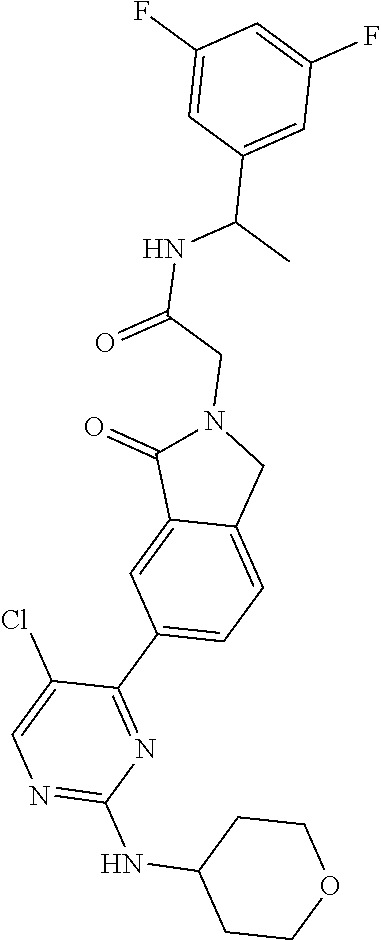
N1=C(NC2CCOCC2)N=C(C2=CC=C3C(=C2)C(=O)N(CC(NC(C2=CC(F)=CC(F)=C2)C)=O)C3)C(Cl)=C1
